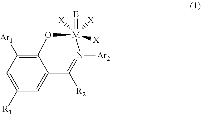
[Ar1]C1=C2O[M]([X])(=[E])([X])([X])N([Ar2])=C([R2])C2=CC([R1])=C1
